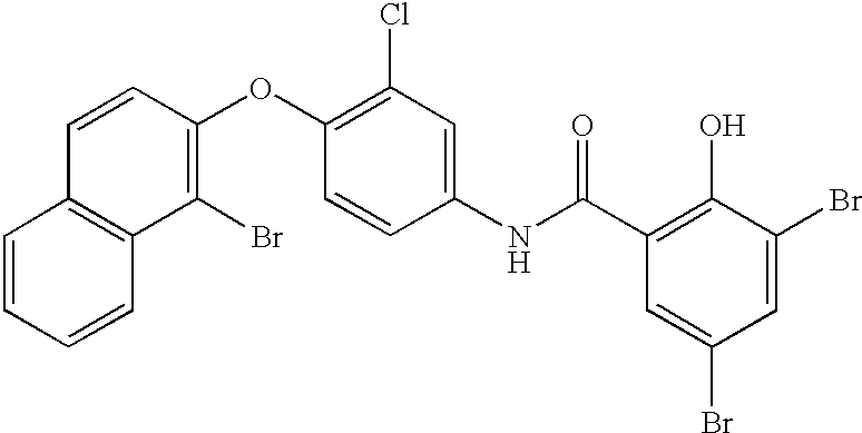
C1=CC=CC2=C1C=CC(OC1=C(Cl)C=C(NC(=O)C3=C(O)C(Br)=CC(Br)=C3)C=C1)=C2Br
